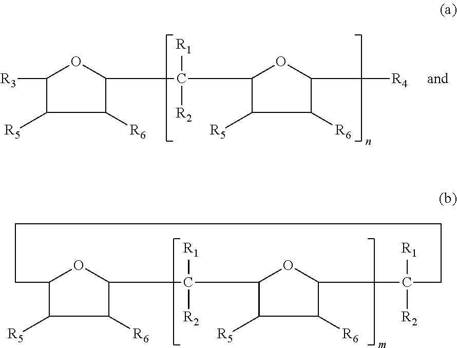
C1([R3])C([R5])C([R6])C(C([R1])([R2])C2C([R5])C([R6])C([R4])O2)O1.C12C([R5])C([R6])C(O1)C([R1])([R2])C1C([R5])C([R6])C(O1)C([R1])([R2])CCCC2
